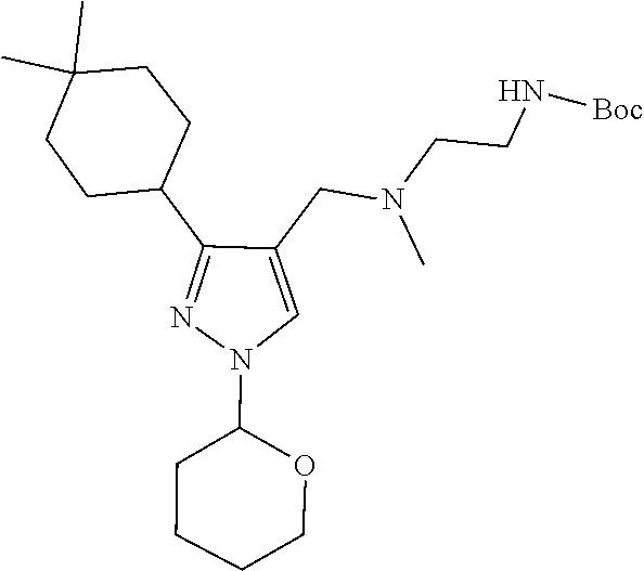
C1(N2N=C(C3CCC(C)(C)CC3)C(CN(CCN[Boc])C)=C2)CCCCO1
